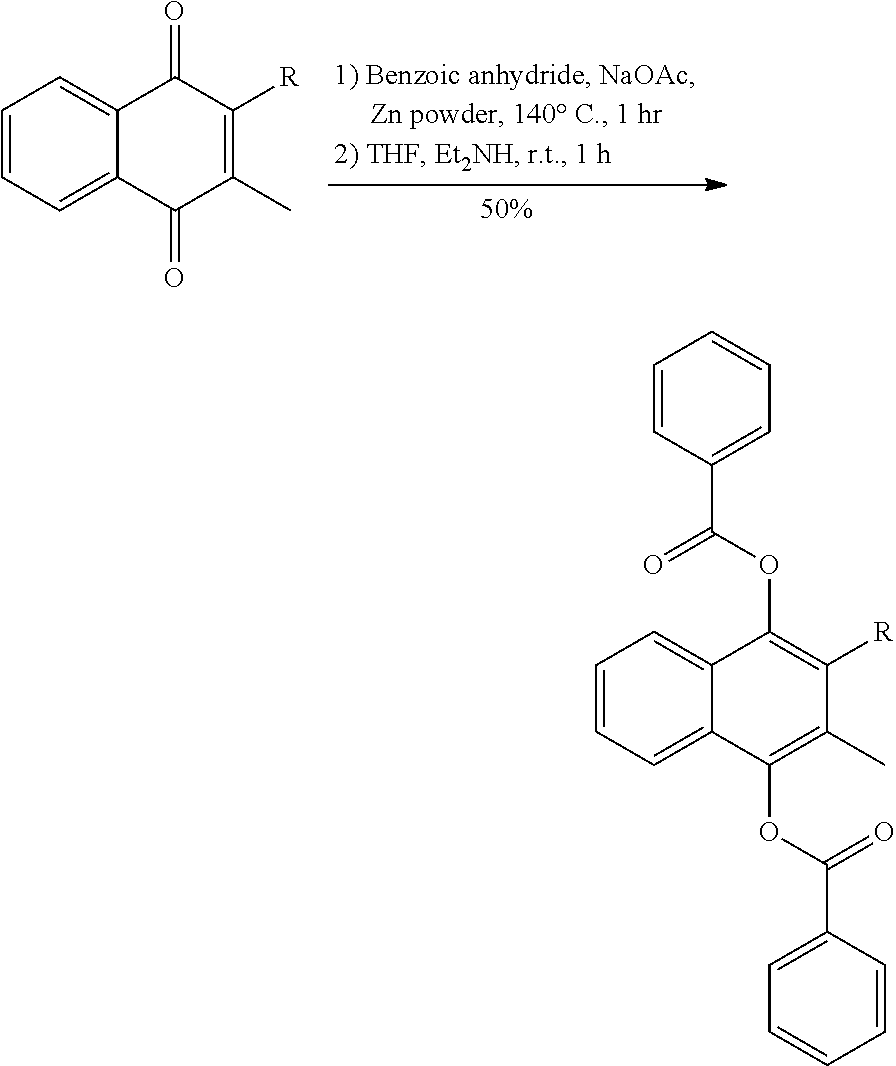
C1=CC=C2C(=C1)C(=O)C([R])=C(C)C2=O.C1=CC=C2C(=C1)C(OC(=O)C1=CC=CC=C1)=C([R])C(C)=C2OC(=O)C1=CC=CC=C1
